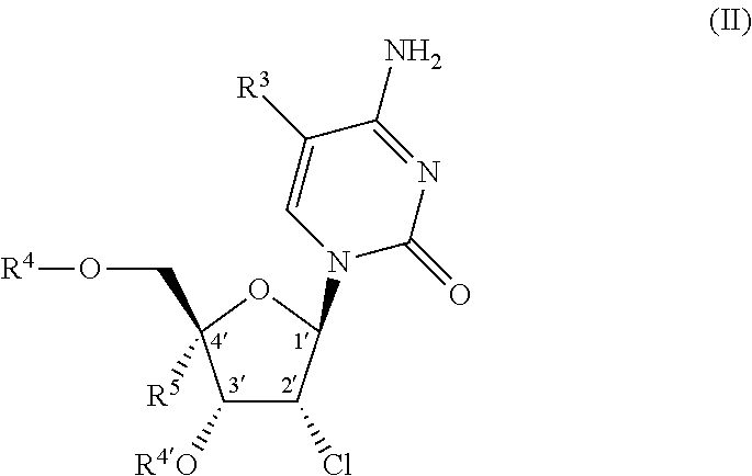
C1([R4O])C(Cl)C(N2C(=O)N=C(N)C([R3])=C2)OC1(CO[R4])[R5]
